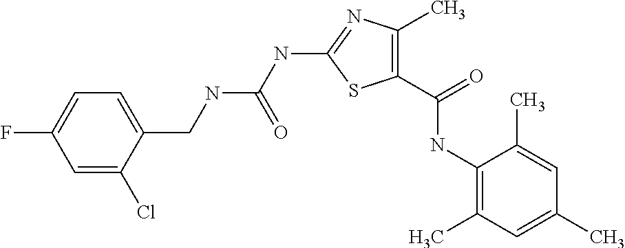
C1(C(=O)NC2=C(C)C=C(C)C=C2C)=C(C)N=C(NC(NCC2=CC=C(F)C=C2Cl)=O)S1
